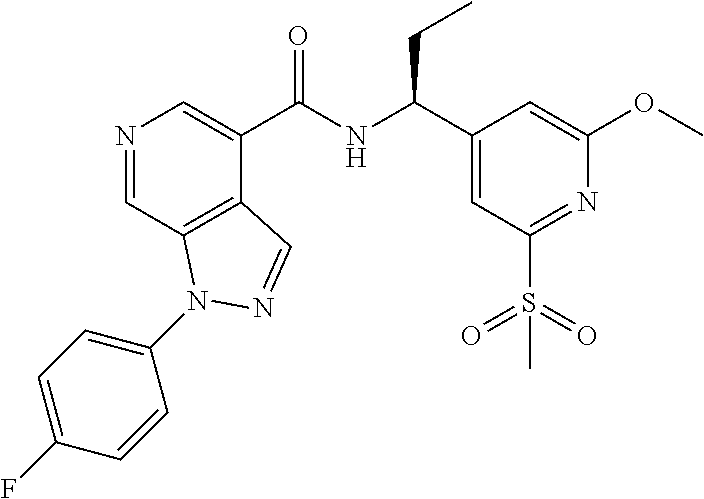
N1=CC2=C(C(C(NC(CC)C3=CC(S(=O)(=O)C)=NC(OC)=C3)=O)=C1)C=NN2C1=CC=C(F)C=C1
